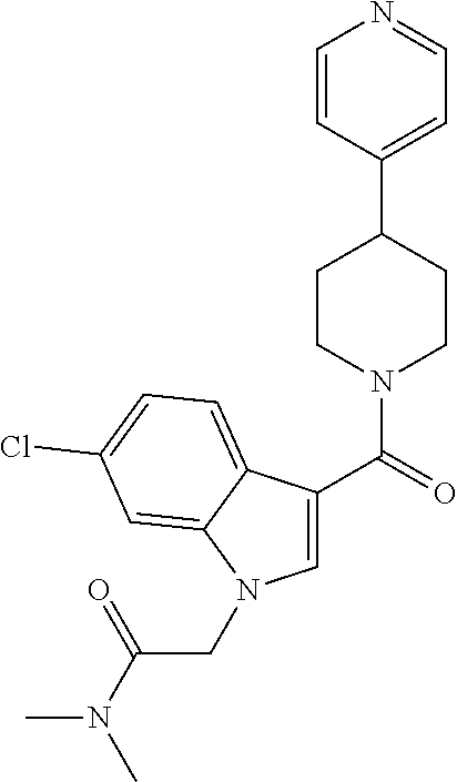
C1=CC(C2CCN(C(=O)C3=CN(CC(N(C)C)=O)C4=CC(Cl)=CC=C34)CC2)=CC=N1
